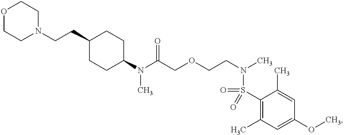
N(C(COCCN(C)S(C1=C(C)C=C(OC)C=C1C)(=O)=O)=O)(C)C1CCC(CCN2CCOCC2)CC1
